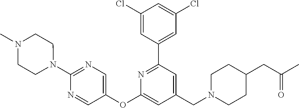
C1(Cl)=CC(C2=NC(OC3=CN=C(N4CCN(C)CC4)N=C3)=CC(CN3CCC(CC(C)=O)CC3)=C2)=CC(Cl)=C1
